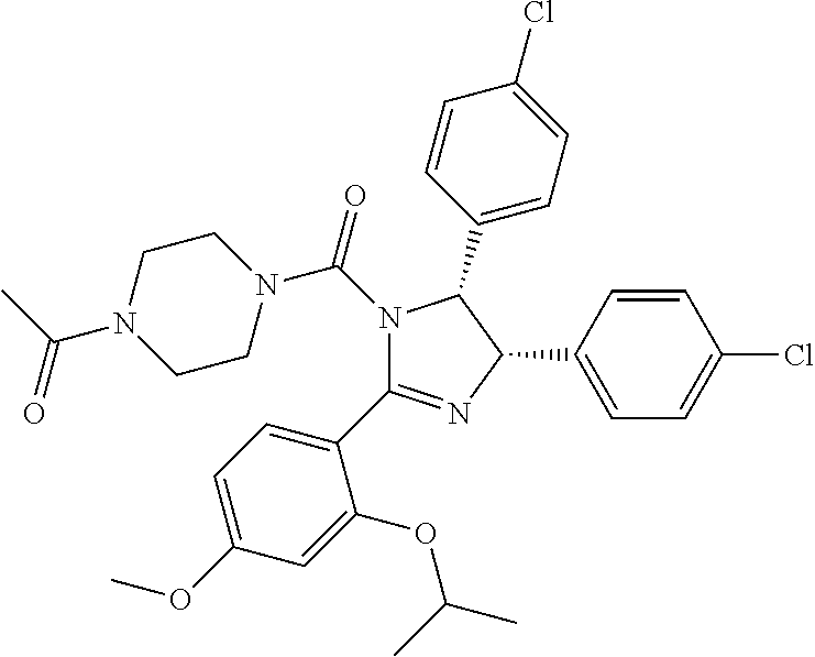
C1(C2=CC=C(OC)C=C2OC(C)C)=NC(C2=CC=C(Cl)C=C2)C(C2=CC=C(Cl)C=C2)N1C(N1CCN(C(C)=O)CC1)=O
